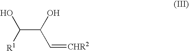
C(C(O)C=[CHR2])([R1])O
